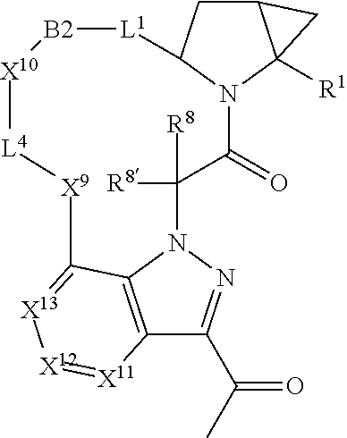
C12=C3N(N=C1C(C)=O)C([R8])([R8])C(=O)N1C(CC4C1([R1])C4)[L1][B2][X10][L4][X9]C3=[X13][X12]=[X11]2
